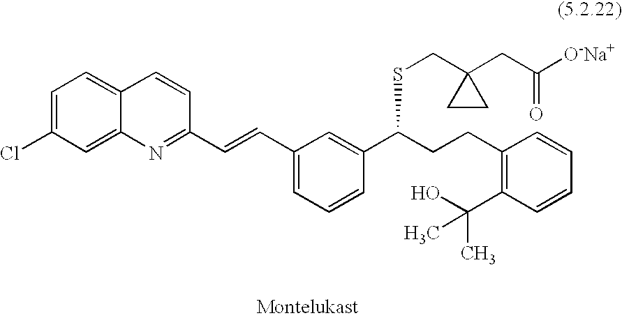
C1=C(Cl)C=C2C(=C1)C=CC(C=CC1=CC=CC(C(CCC3=C(C(C)(O)C)C=CC=C3)SCC3(CC([O-Na+])=O)CC3)=C1)=N2
